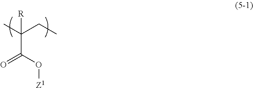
C(CC)(C)([R])C(=O)O[Z1]
